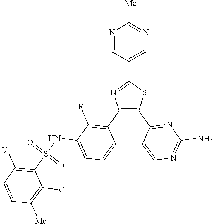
C1(C2=CN=C([Me])N=C2)=NC(C2=C(F)C(NS(C3=C(Cl)C=CC([Me])=C3Cl)(=O)=O)=CC=C2)=C(C2=NC(N)=NC=C2)S1
